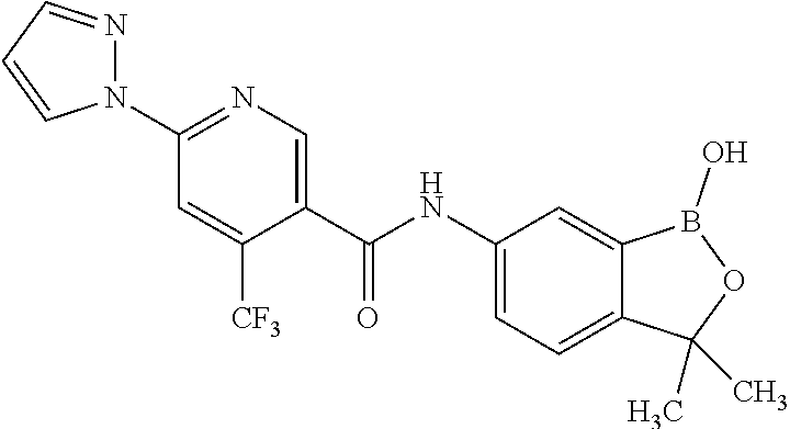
C1=C([CF3])C(C(NC2=CC=C3C(=C2)B(O)OC3(C)C)=O)=CN=C1N1N=CC=C1
